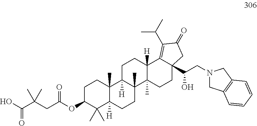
C1C(OC(CC(C(O)=O)(C)C)=O)C(C)(C)C2([H])C(C)(C1)C1([H])C(C)(CC2)C2(C)C([H])(CC1)C1=C(C(C)C)C(=O)CC1(C(CN1CC3=C(C1)C=CC=C3)O)CC2
